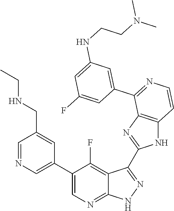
C1=NC=C(C2=CN=C3C(=C2F)C(C2=NC4=C(N2)C=CN=C4C2=CC(NCCN(C)C)=CC(F)=C2)=N[N H]3)C=C1CNCC
